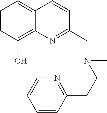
C1=CC(O)=C2C(=C1)C=CC(CN(CCC1=NC=CC=C1)C)=N2
